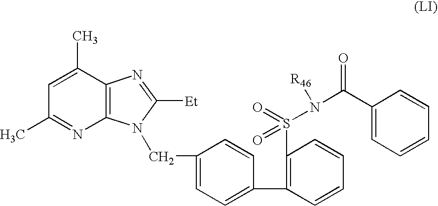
C12=C(C(C)=CC(C)=N1)N=C([Et])N2CC1=CC=C(C2=C(S(N(C(C3=CC=CC=C3)=O)[R46])(=O)=O)C=CC=C2)C=C1
